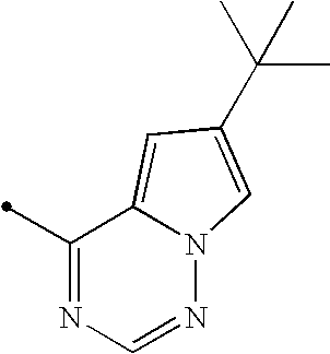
C12=CC(C(C)(C)C)=CN1N=CN=C2C
